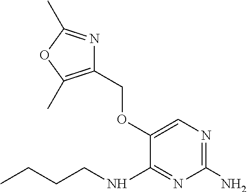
O(C1=CN=C(N)N=C1NCCCC)CC1=C(C)OC(C)=N1
